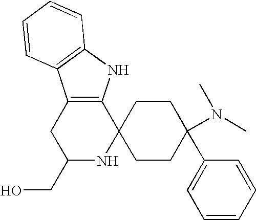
C12=C(NC3=C1C=CC=C3)C1(NC(CO)C2)CCC(C2=CC=CC=C2)(N(C)C)CC1
